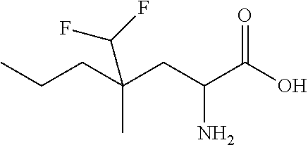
C(CC(C(O)=O)N)(C)(C(F)F)CCC
